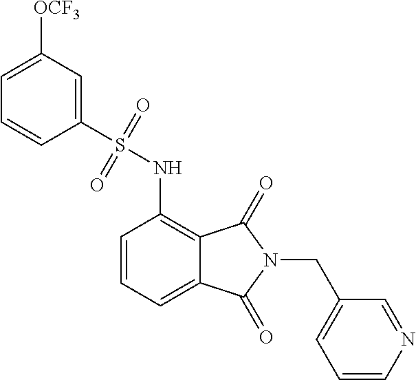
C1=CN=CC(CN2C(=O)C3=C(NS(=O)(=O)C4=CC([OCF3])=CC=C4)C=CC=C3C2=O)=C1
